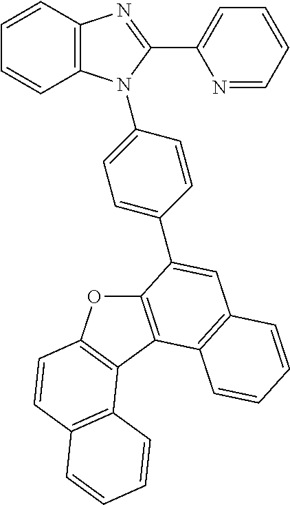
C12=C(C=CC=C1)N=C(C1=CC=CC=N1)N2C1=CC=C(C2=CC3=C(C4=C2OC2=C4C4=C(C=C2)C=CC=C4)C=CC=C3)C=C1
